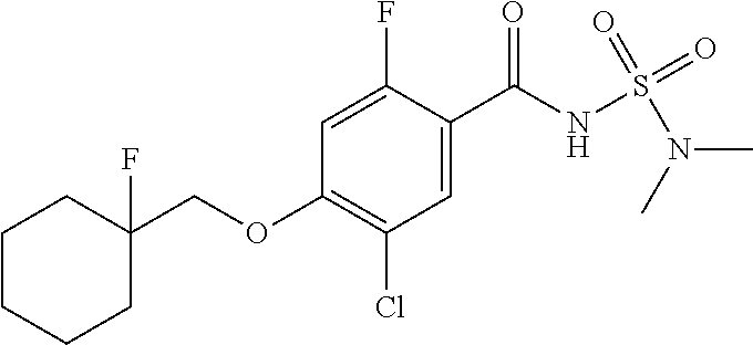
C1=C(F)C(C(NS(N(C)C)(=O)=O)=O)=CC(Cl)=C1OCC1(F)CCCCC1
